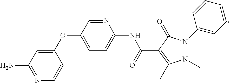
C1(OC2=CC=C(NC(C3=C(C)N(C)N(C4=CC=CC=C4)C3=O)=O)N=C2)=CC(N)=NC=C1
